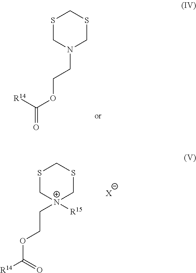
S1CN(CCOC([R14])=O)CSC1.S1C[N+](CCOC([R14])=O)([R15])CSC1.[X]
